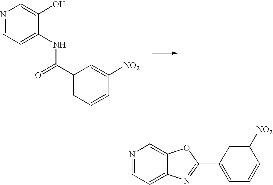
N1=CC=C(NC(C2=CC=CC([NO2])=C2)=O)C(O)=C1.N1=CC=C2C(=C1)OC(C1=CC=CC([NO2])=C1)=N2
